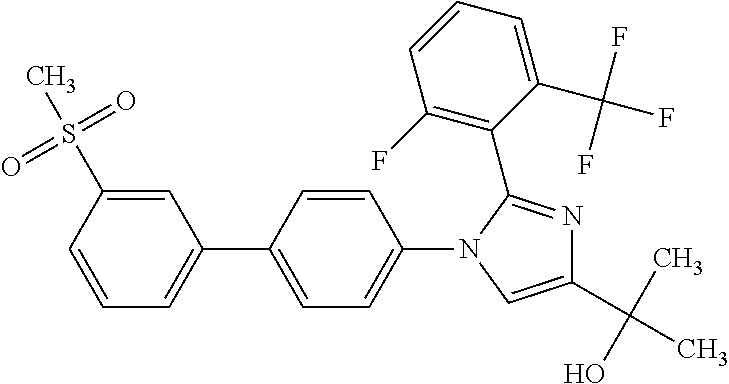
N1(C2=CC=C(C3=CC=CC(S(=O)(=O)C)=C3)C=C2)C=C(C(C)(O)C)N=C1C1=C(F)C=CC=C1C(F)(F)F
